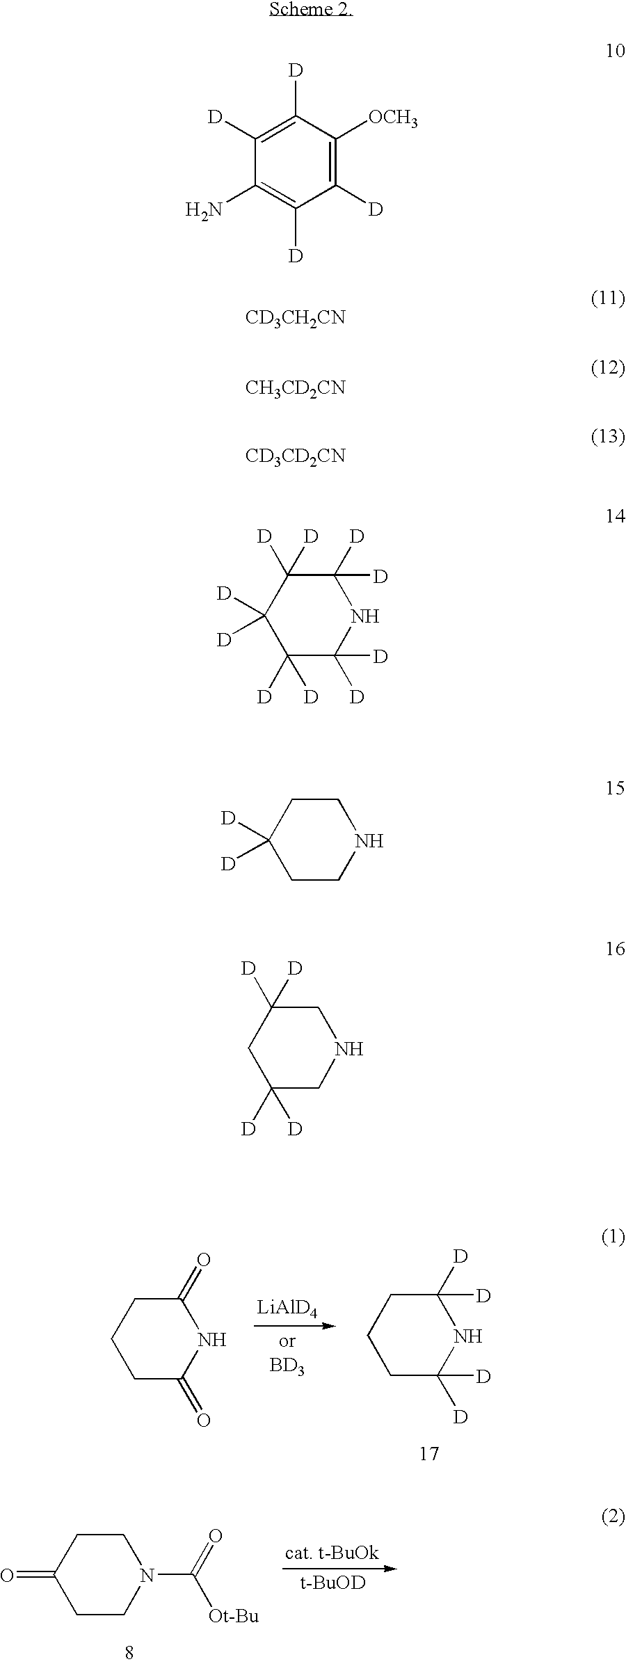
C1([D])=C([D])C(N)=C([D])C([D])=C1[OCH3].[CD3CH2CN].[CH3CD2CN].[CD3CD2CN].[LiAlD4].C1(=O)CCCC(=O)N1.C1CCC([D])([D])NC1([D])[D].C1CC(=O)CCN1C(=O)[Ot-Bu].[t-BuOD].C1([D])([D])C([D])([D])C([D])([D])C([D])([D])C([D])([D])N1.C1CC([D])([D])CCN1.C1C([D])([D])CC([D])([D])CN1
